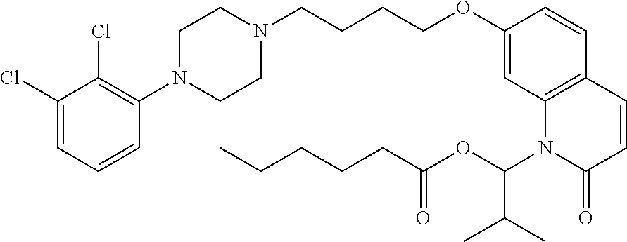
C1(Cl)=CC=CC(N2CCN(CCCCOC3=CC4=C(C=C3)C=CC(=O)N4C(OC(CCCCC)=O)C(C)C)CC2)=C1Cl
